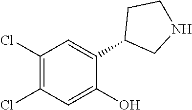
C1(Cl)=C(Cl)C=C(O)C(C2CNCC2)=C1
